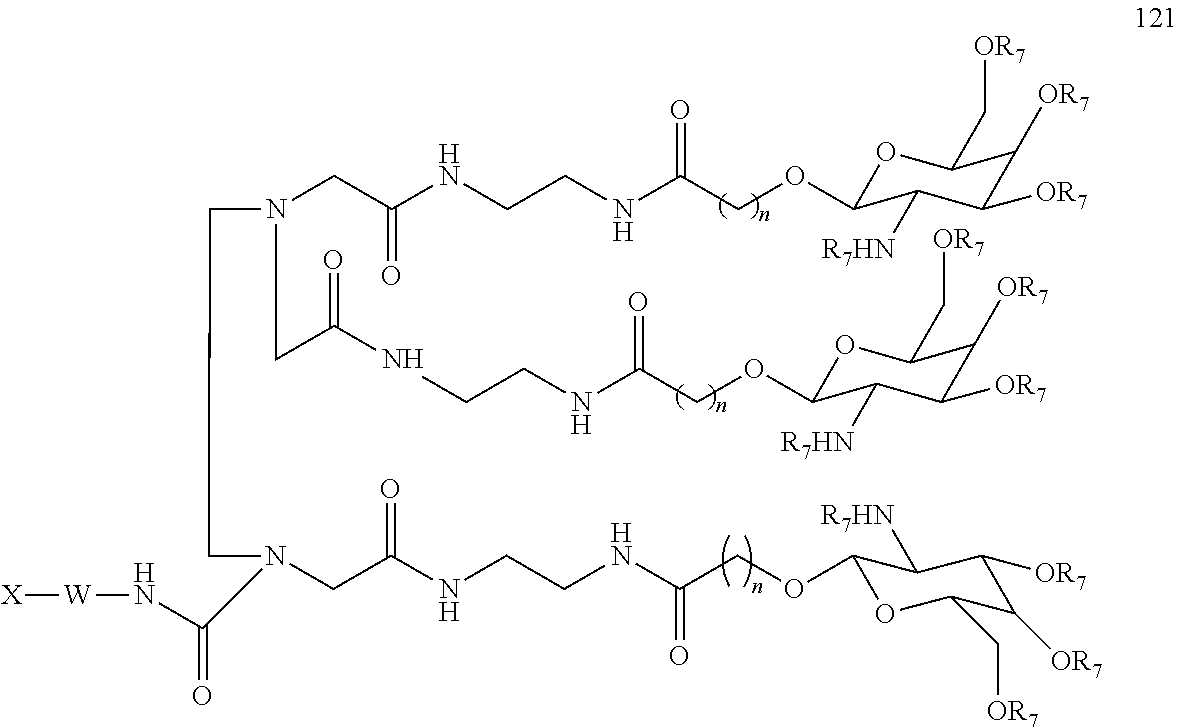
N(CC(NCCNC(COC1OC(C[OR7])C([OR7])C([OR7])C1[R7HN])=O)=O)(CC(NCCNC(COC1OC(C[OR7])C([OR7])C([OR7])C1[R7HN])=O)=O)CCN(CC(=O)NCCNC(COC1OC(C[OR7])C([OR7])C([OR7])C1[R7HN])=O)C(N[W][X])=O
